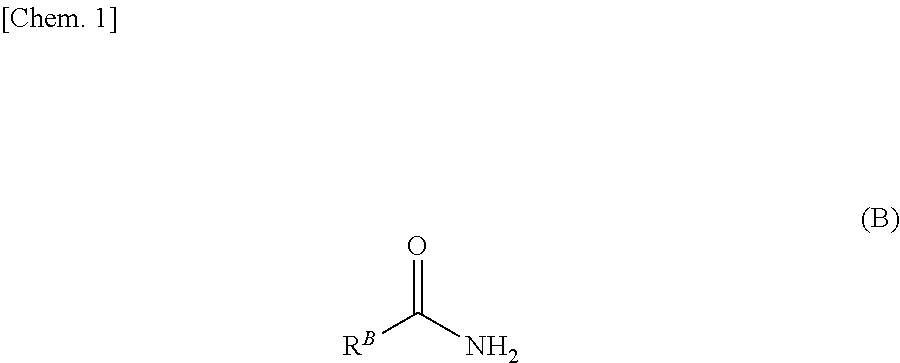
O=C(N)[RB]
